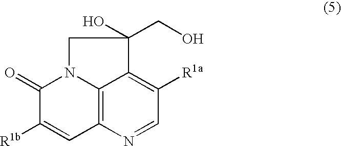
C12=C3N=CC([R1a])=C1C(CO)(O)CN2C(=O)C([R1b])=C3
